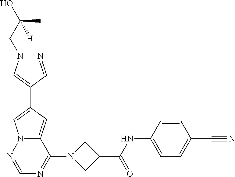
N1=CC(C2=CN3C(=C2)C(N2CC(C(NC4=CC=C(C#N)C=C4)=O)C2)=NC=N3)=CN1CC(O)(C)[H]
